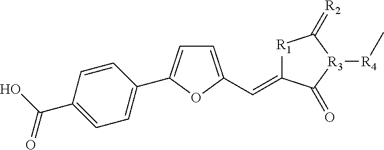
[R1]1C(=CC2=CC=C(C3=CC=C(C(O)=O)C=C3)O2)C(=O)[R3]([R4]C)C1=[R2]
